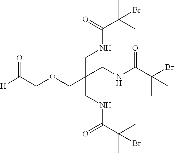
C(COCC(CNC(C(C)(C)Br)=O)(CNC(C(Br)(C)C)=O)CNC(C(C)(C)Br)=O)([H])=O
